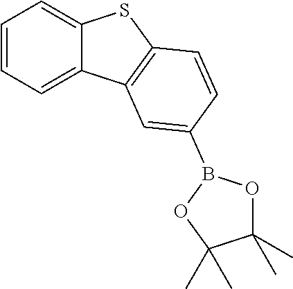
C1=CC=C2C(=C1)SC1=C2C=C(B2OC(C)(C)C(C)(C)O2)C=C1
